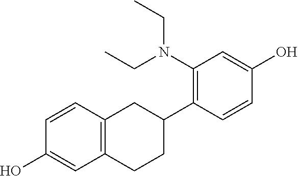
C1(N(CC)CC)=C(C2CC3=C(CC2)C=C(O)C=C3)C=CC(O)=C1
